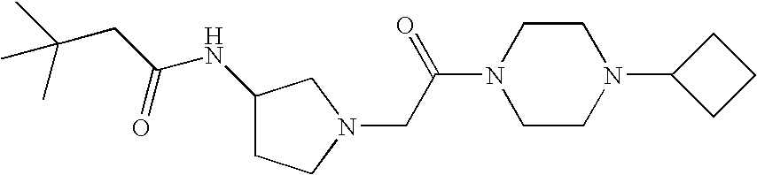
C(C(C)(C)C)C(NC1CCN(CC(N2CCN(C3CCC3)CC2)=O)C1)=O
